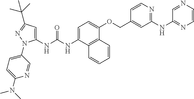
N(C1=CC=C(OCC2=CC(NC3=NC=CN=C3)=NC=C2)C2=C1C=CC=C2)C(=O)NC1=CC(C(C)(C)C)=NN1C1=CC=C(N(C)C)N=C1
